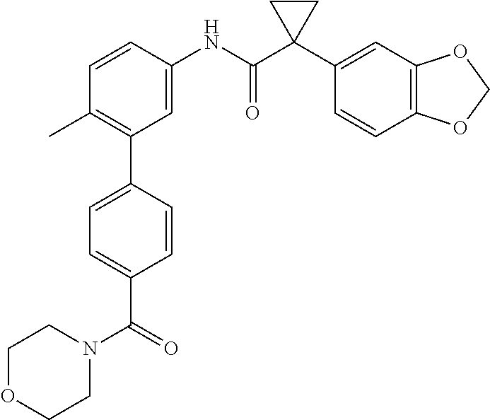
C1=C(NC(C2(C3=CC4=C(C=C3)OCO4)CC2)=O)C=CC(C)=C1C1=CC=C(C(=O)N2CCOCC2)C=C1
